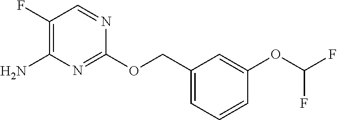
C1(OCC2=CC=CC(OC(F)F)=C2)=NC(N)=C(F)C=N1
